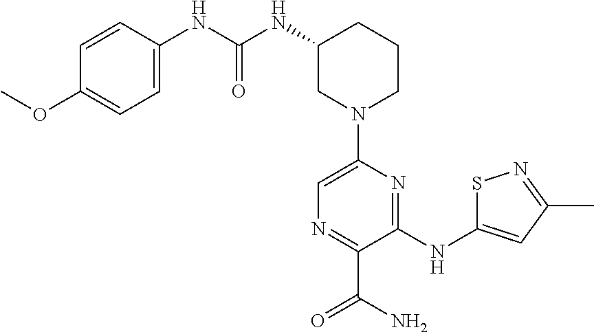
N(C1CN(C2=CN=C(C(N)=O)C(NC3=CC(C)=NS3)=N2)CCC1)C(NC1=CC=C(OC)C=C1)=O
